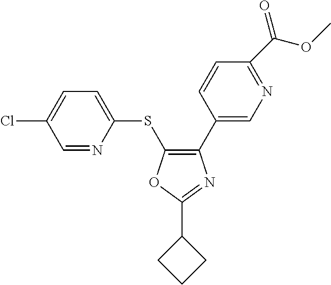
C1(C2=CN=C(C(OC)=O)C=C2)=C(SC2=CC=C(Cl)C=N2)OC(C2CCC2)=N1
